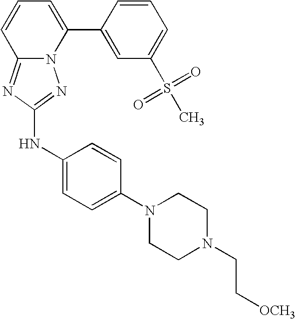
N12C(=NC(NC3=CC=C(N4CCN(CC[OCH3])CC4)C=C3)=N1)C=CC=C2C1=CC(S(C)(=O)=O)=CC=C1
